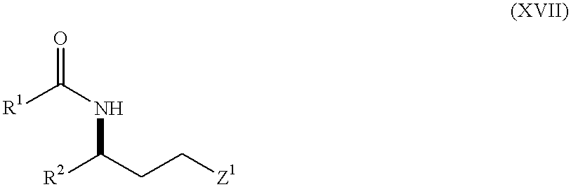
[R1]C(NC([R2])CC[Z1])=O
